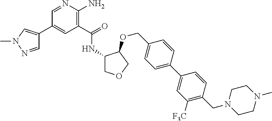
C1=NC(N)=C(C(=O)NC2COCC2OCC2=CC=C(C3=CC([F3C])=C(CN4CCN(C)CC4)C=C3)C=C2)C=C1C1=CN(C)N=C1
